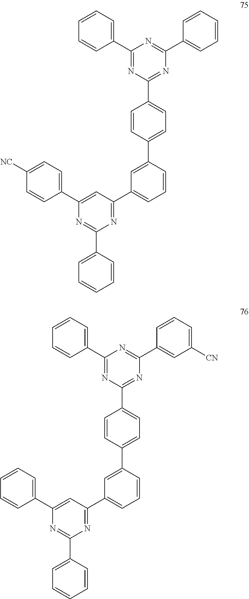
C1(C2=CC=CC=C2)=NC(C2=CC=CC=C2)=NC(C2=CC=C(C3=CC(C4=NC(C5=CC=CC=C5)=NC(C5=CC=C([NC])C=C5)=C4)=CC=C3)C=C2)=N1.C1(C2=CC([CN])=CC=C2)=NC(C2=CC=CC=C2)=NC(C2=CC=C(C3=CC(C4=NC(C5=CC=CC=C5)=NC(C5=CC=CC=C5)=C4)=CC=C3)C=C2)=N1
